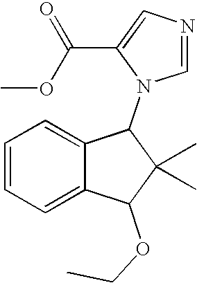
C1=CC=C2C(=C1)C(N1C=NC=C1C(OC)=O)C(C)(C)C2OCC
